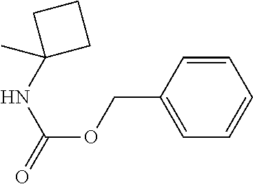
C1=CC(COC(=O)NC2(C)CCC2)=CC=C1
